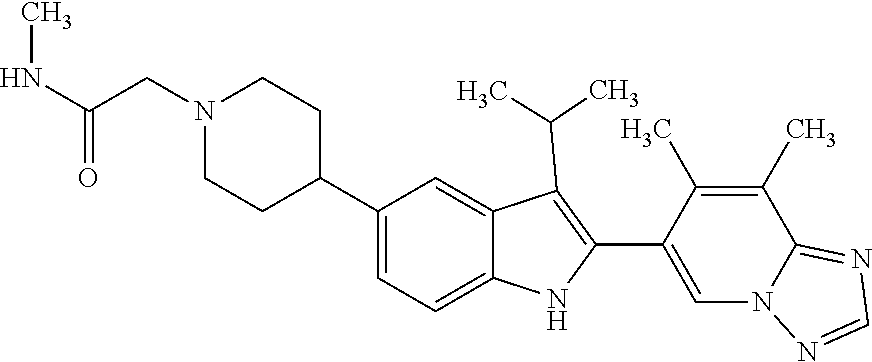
N1(CC(NC)=O)CCC(C2=CC=C3C(=C2)C(C(C)C)=C(C2=CN4C(=NC=N4)C(C)=C2C)N3)CC1
